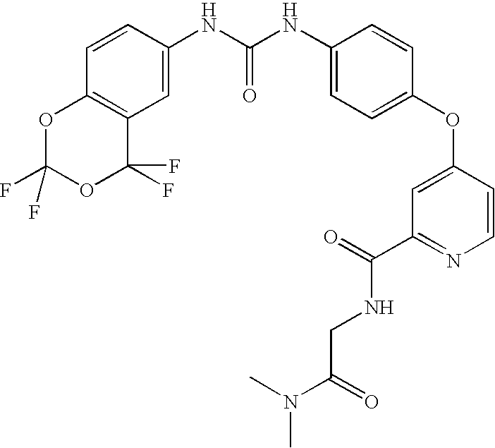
O1C(F)(F)OC(F)(F)C2=C1C=CC(NC(NC1=CC=C(OC3=CC(C(=O)NCC(N(C)C)=O)=NC=C3)C=C1)=O)=C2
